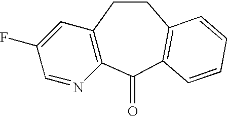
C12=C(C(=O)C3=C(CC1)C=CC=C3)N=CC(F)=C2
